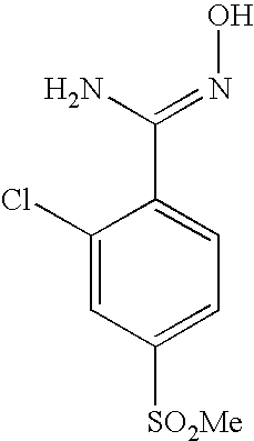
C1(Cl)=CC([SO2Me])=CC=C1C(N)=NO
